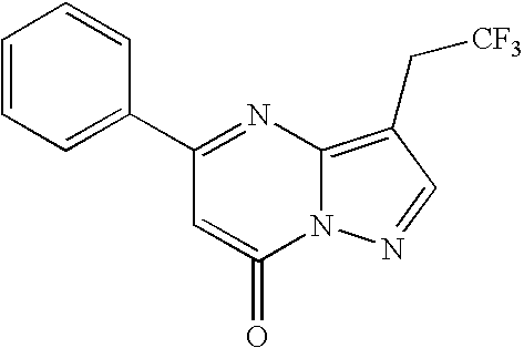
C1(C2=NC3=C(C[CF3])C=NN3C(=O)=C2)=CC=CC=C1
